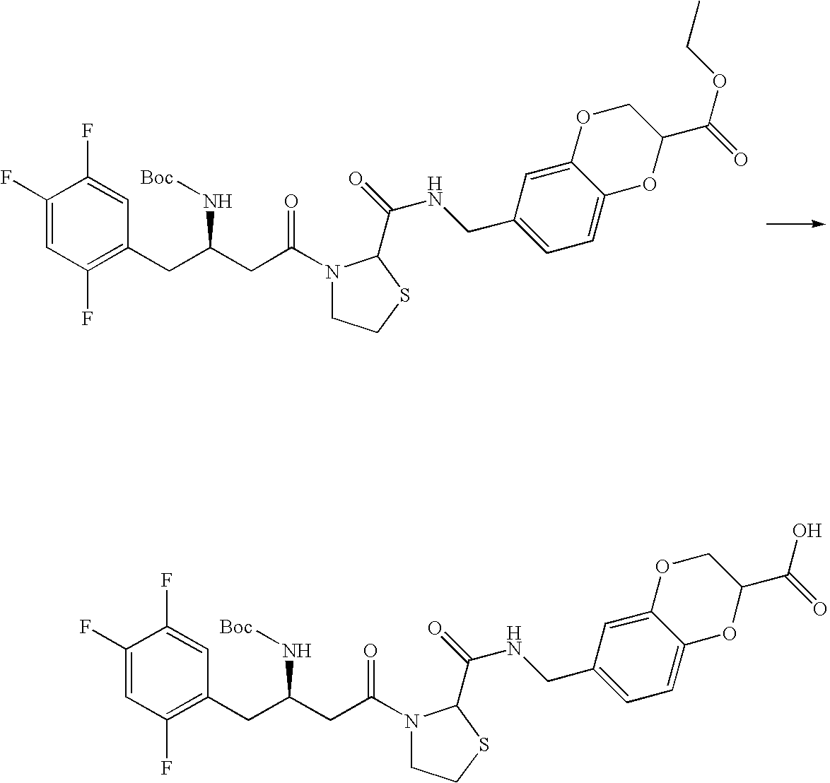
C1(F)=CC(F)=C(CC(CC(=O)N2CCSC2C(=O)NCC2=CC=C3C(=C2)OCC(C(OCC)=O)O3)N[Boc])C=C1F.C1(F)=CC(F)=C(CC(CC(=O)N2CCSC2C(=O)NCC2=CC=C3C(=C2)OCC(C(O)=O)O3)N[Boc])C=C1F
